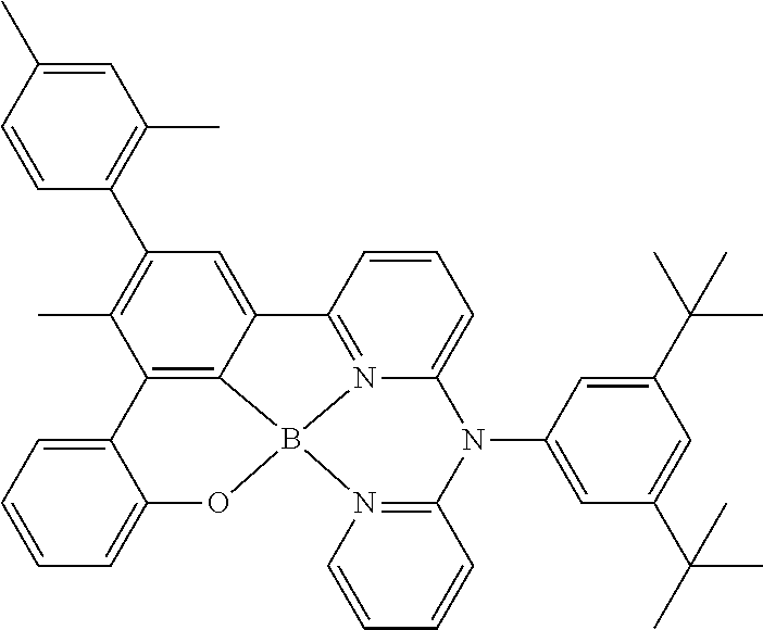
C12=C3C(=CC(C4=C(C)C=C(C)C=C4)=C1C)C1=N4C(=CC=C1)N(C1=CC(C(C)(C)C)=CC(C(C)(C)C)=C1)C1=N(C=CC=C1)B34OC1=CC=CC=C21
